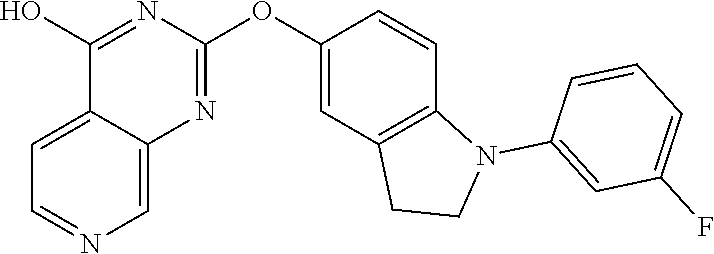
C12=CC=NC=C1N=C(OC1=CC3=C(C=C1)N(C1=CC(F)=CC=C1)CC3)N=C2O
